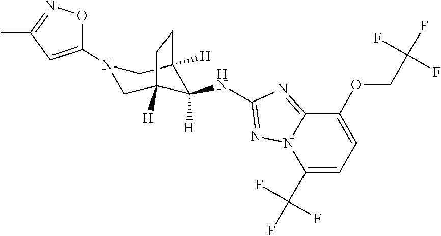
C1C2([H])C([H])(NC3=NN4C(=N3)C(OCC(F)(F)F)=CC=C4C(F)(F)F)C([H])(CN1C1=CC(C)=NO1)CC2
